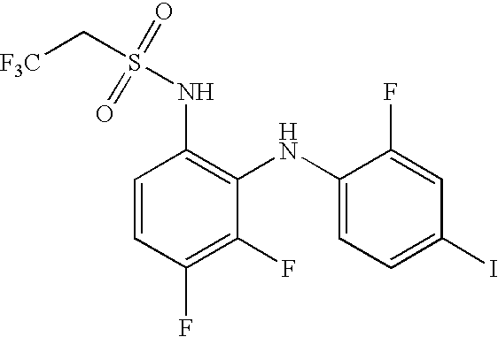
C(S(=O)(=O)NC1=C(NC2=CC=C(I)C=C2F)C(F)=C(F)C=C1)[F3C]
